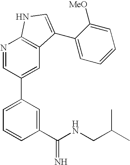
N1=CC(C2=CC=CC(C(NCC(C)C)=N)=C2)=CC2=C1NC=C2C1=CC=CC=C1[MeO]
